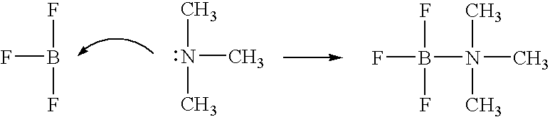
N(C)(C)C.B(F)(F)F.FB(F)(F)N(C)(C)C
